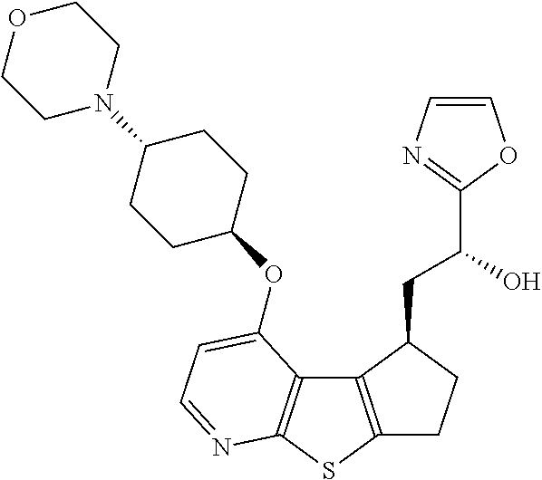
C1C2=C(C(CC(O)C3=NC=CO3)C1)C1=C(S2)N=CC=C1OC1CCC(N2CCOCC2)CC1
